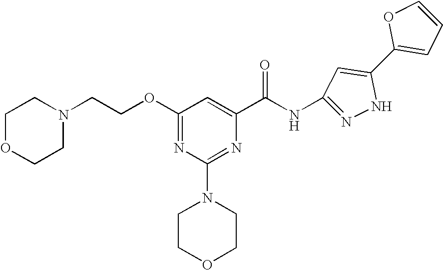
O(C1=NC(N2CCOCC2)=NC(C(NC2=NNC(C3=CC=CO3)=C2)=O)=C1)CCN1CCOCC1
